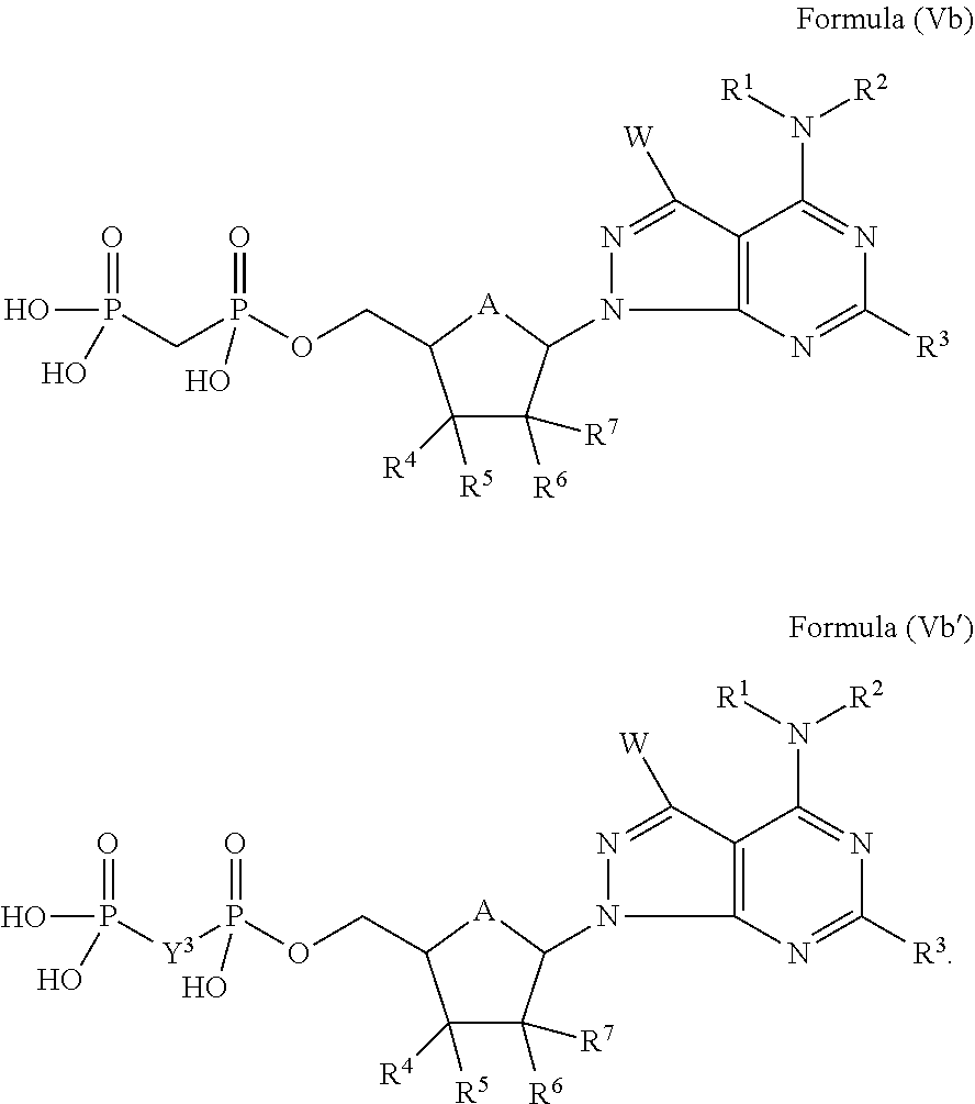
C1([R3])=NC2=C(C([W])=NN2C2C([R6])([R7])C([R5])([R4])C(COP(CP(O)(=O)O)(=O)O)[A]2)C(N([R1])[R2])=N1.C1([R3])=NC2=C(C([W])=NN2C2C([R6])([R7])C([R5])([R4])C(COP([Y3]P(O)(=O)O)(=O)O)[A]2)C(N([R1])[R2])=N1
